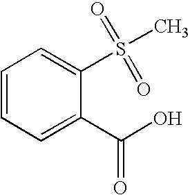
C1=CC=C(C(O)=O)C(S(C)(=O)=O)=C1
